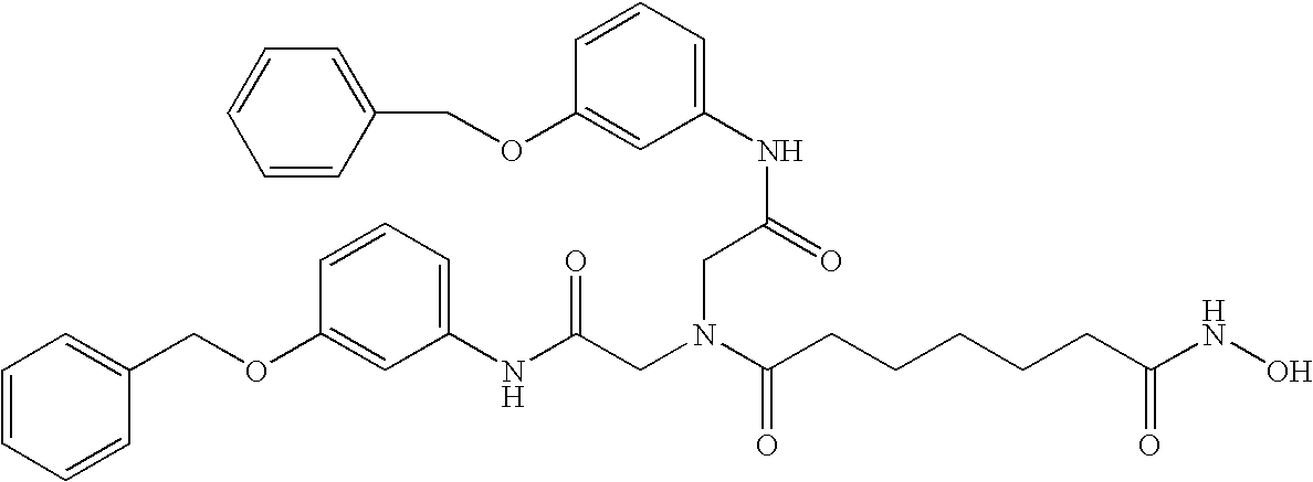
N(C(=O)CN(CC(NC1=CC=CC(OCC2=CC=CC=C2)=C1)=O)C(=O)CCCCCC(NO)=O)C1=CC=CC(OCC2=CC=CC=C2)=C1
